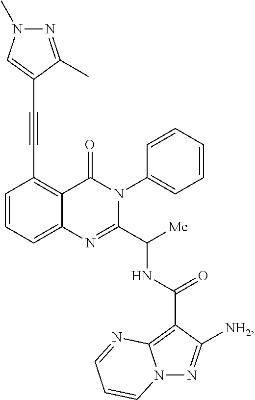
C12=CC=CC(C#CC3=CN(C)N=C3C)=C1C(=O)N(C1=CC=CC=C1)C(C([Me])NC(C1=C3N(N=C1[NH2])C=CC=N3)=O)=N2
